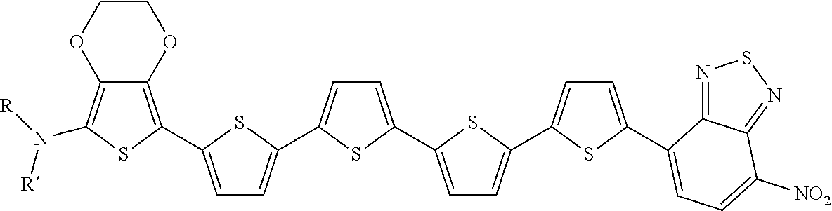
C12=C(C3=CC=C(C4=CC=C(C5=CC=C(C6=CC=C(C7=CC=C([NO2])C8=NSN=C87)S6)S5)S4)S3)SC(N([R])[R])=C1OCCO2
